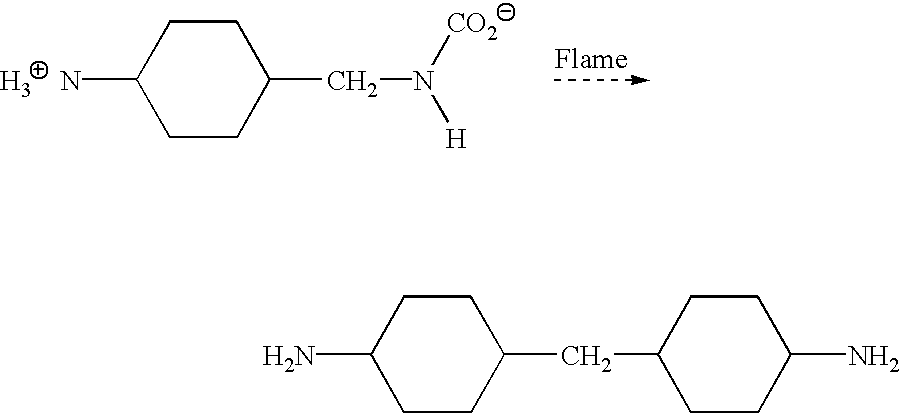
C1(N)CCC(CC2CCC(N)CC2)CC1.NC1CCC(CN([H])[CO2])CC1.[H3]
